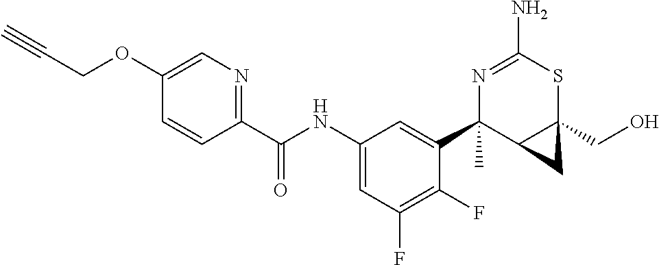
N1=C(N)SC2(CO)C(C1(C1=CC(NC(C3=NC=C(OCC#C)C=C3)=O)=CC(F)=C1F)C)C2
